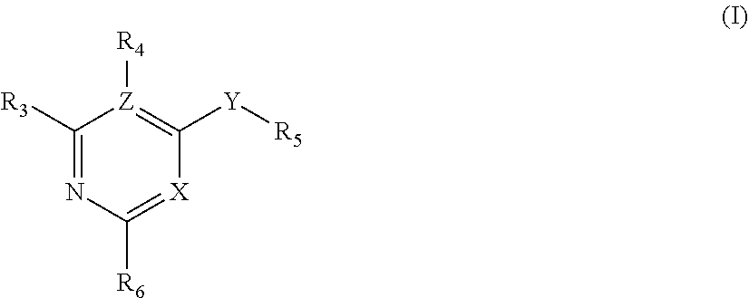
C1([R3])=NC([R6])=[X]C([Y][R5])=[Z]1[R4]
